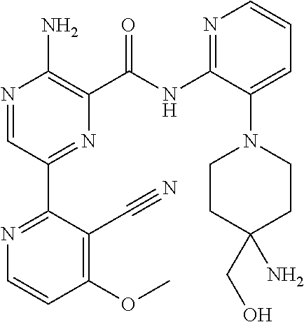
N1=CC(C2=NC=CC(OC)=C2C#N)=NC(C(NC2=NC=CC=C2N2CCC(CO)(N)CC2)=O)=C1N
